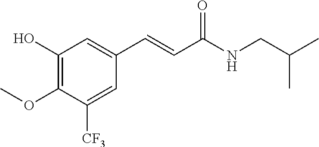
C1=C([CF3])C(OC)=C(O)C=C1C=CC(NCC(C)C)=O
